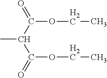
CC(C(=O)OCC)C(=O)OCC
